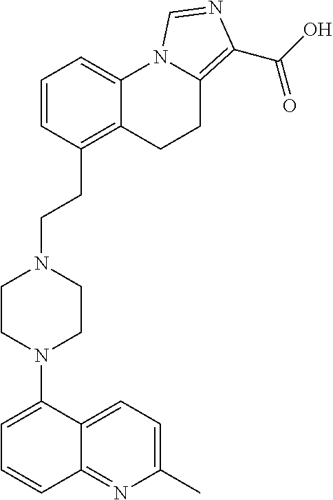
N1(C2=CC=CC3=NC(C)=CC=C32)CCN(CCC2=C3C(=CC=C2)N2C(=C(C(O)=O)N=C2)CC3)CC1
